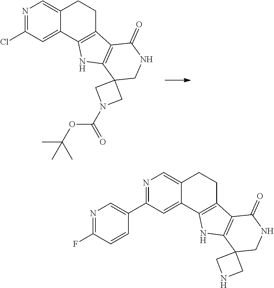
N1=C(Cl)C=C2C(=C1)CCC1=C2NC2=C1C(=O)NCC21CN(C(=O)OC(C)(C)C)C1.N1=C(C2=CN=C(F)C=C2)C=C2C(=C1)CCC1=C2NC2=C1C(=O)NCC21CNC1
